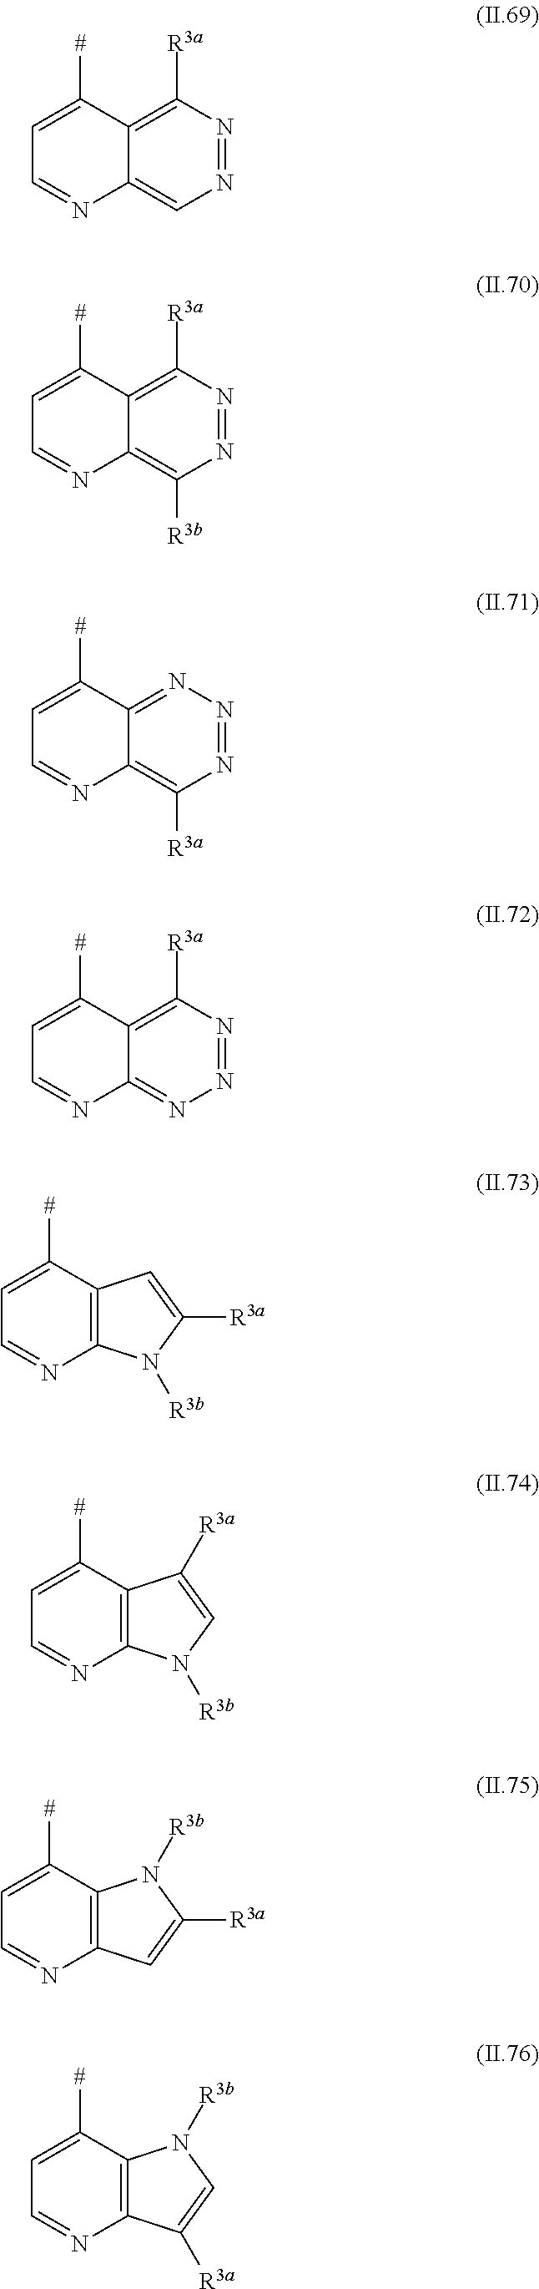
C1=C([#])C2=C([R3a])N=NC=C2N=C1.C1=C([#])C2=C([R3a])N=NC([R3b])=C2N=C1.C1=C([#])C2=NN=NC([R3a])=C2N=C1.C1=C([#])C2=C([R3a])N=NN=C2N=C1.C1=C([#])C2=C(N=C1)N([R3b])C([R3a])=C2.C1=C([#])C2=C(N=C1)N([R3b])C=C2[R3a].C1=C([#])C2=C(N=C1)C=C([R3a])N2[R3b].C1=C([#])C2=C(N=C1)C([R3a])=CN2[R3b]
